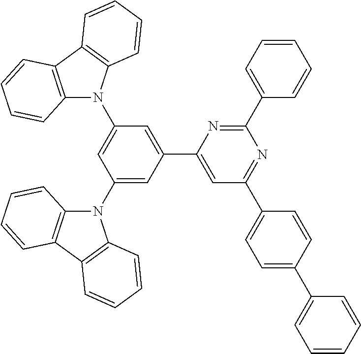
C1=CC=C(C2=NC(C3=CC(N4C5=C(C6=C4C=CC=C6)C=CC=C5)=CC(N4C5=C(C6=C4C=CC=C6)C=CC=C5)=C3)=CC(C3=CC=C(C4=CC=CC=C4)C=C3)=N2)C=C1
